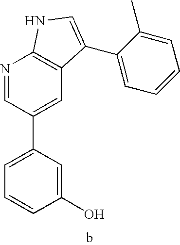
C1(O)=CC(C2=CC3=C(N=C2)NC=C3C2=CC=CC=C2C)=CC=C1
